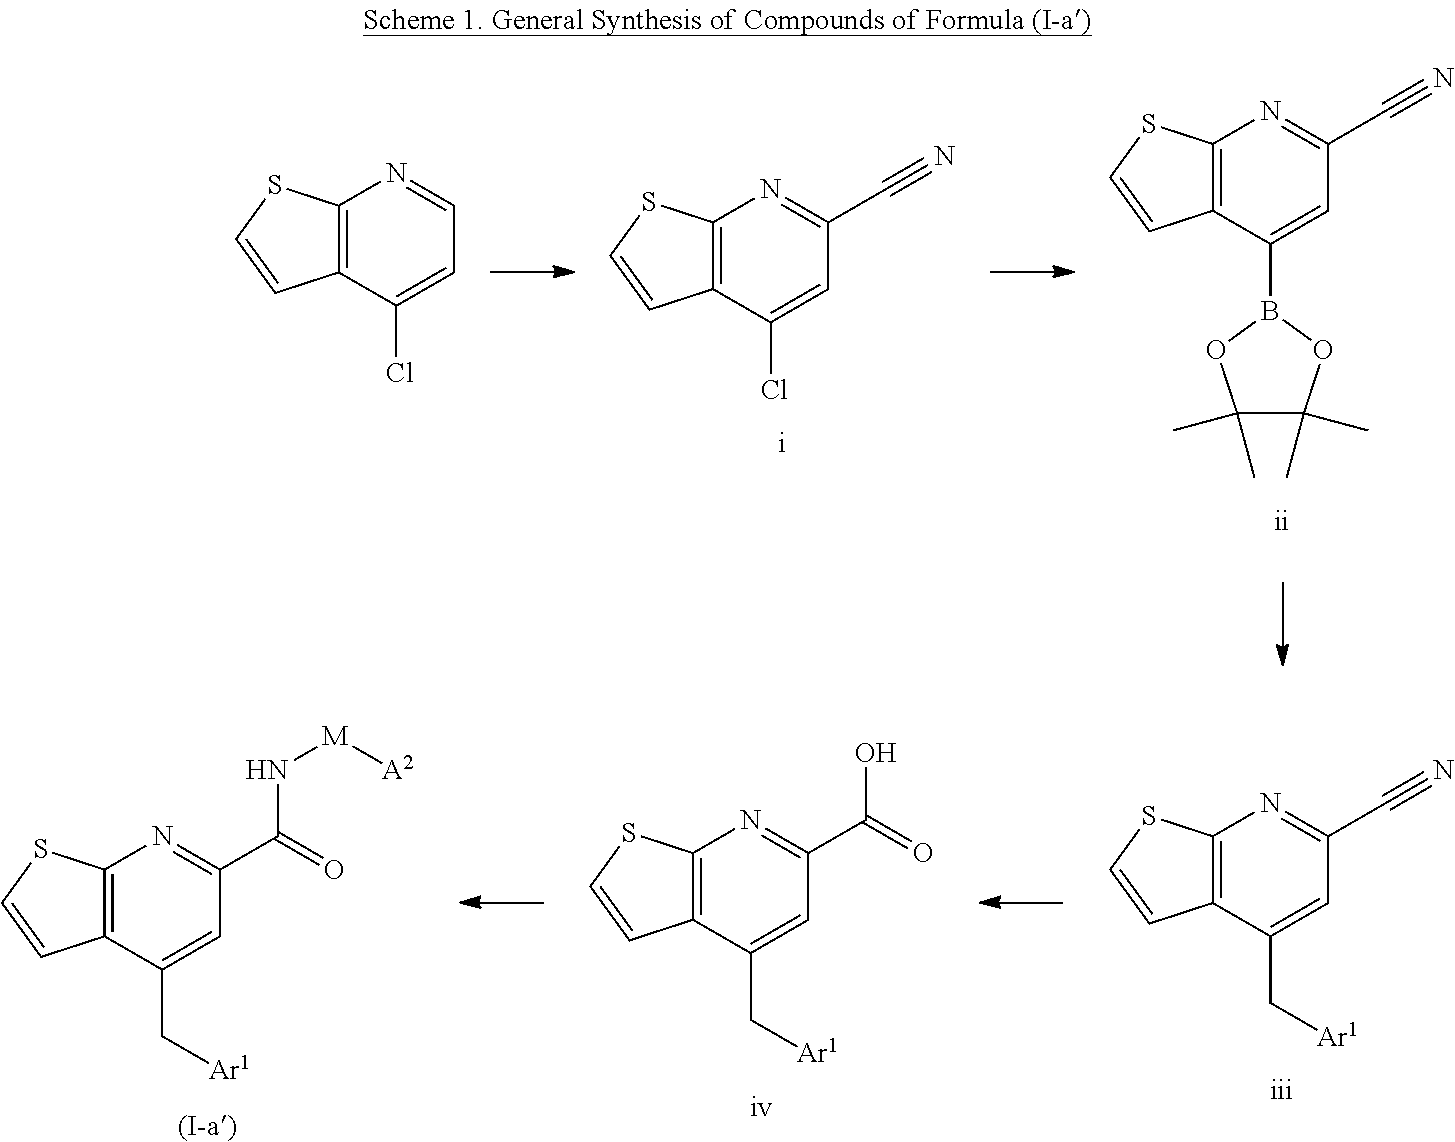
C12=C(C(Cl)=CC(C#N)=N1)C=CS2.C12=C(C(B3OC(C)(C)C(C)(C)O3)=CC(C#N)=N1)C=CS2.C12=C(C(Cl)=CC=N1)C=CS2.C12=C(C(C[Ar1])=CC(C#N)=N1)C=CS2.C12=C(C(C[Ar1])=CC(C(=O)O)=N1)C=CS2.C12=C(C(C[Ar1])=CC(C(=O)N[M][A2])=N1)C=CS2
